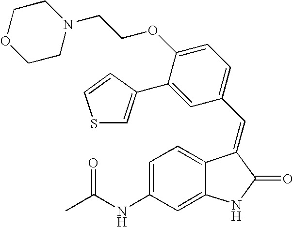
C1=C(NC(C)=O)C=C2C(=C1)C(=CC1=CC=C(OCCN3CCOCC3)C(C3=CSC=C3)=C1)C(=O)N2
